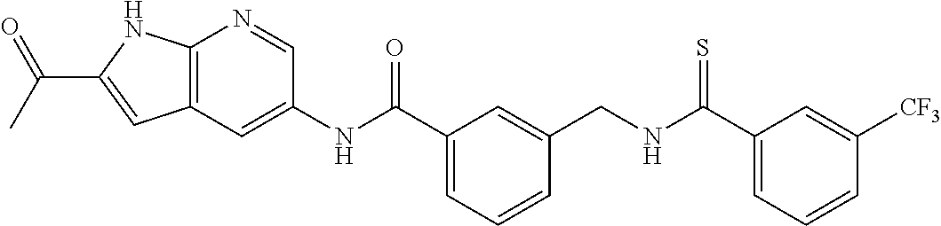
C(NCC1=CC(C(NC2=CC3=C(N=C2)NC(C(C)=O)=C3)=O)=CC=C1)(C1=CC=CC([CF3])=C1)=S
